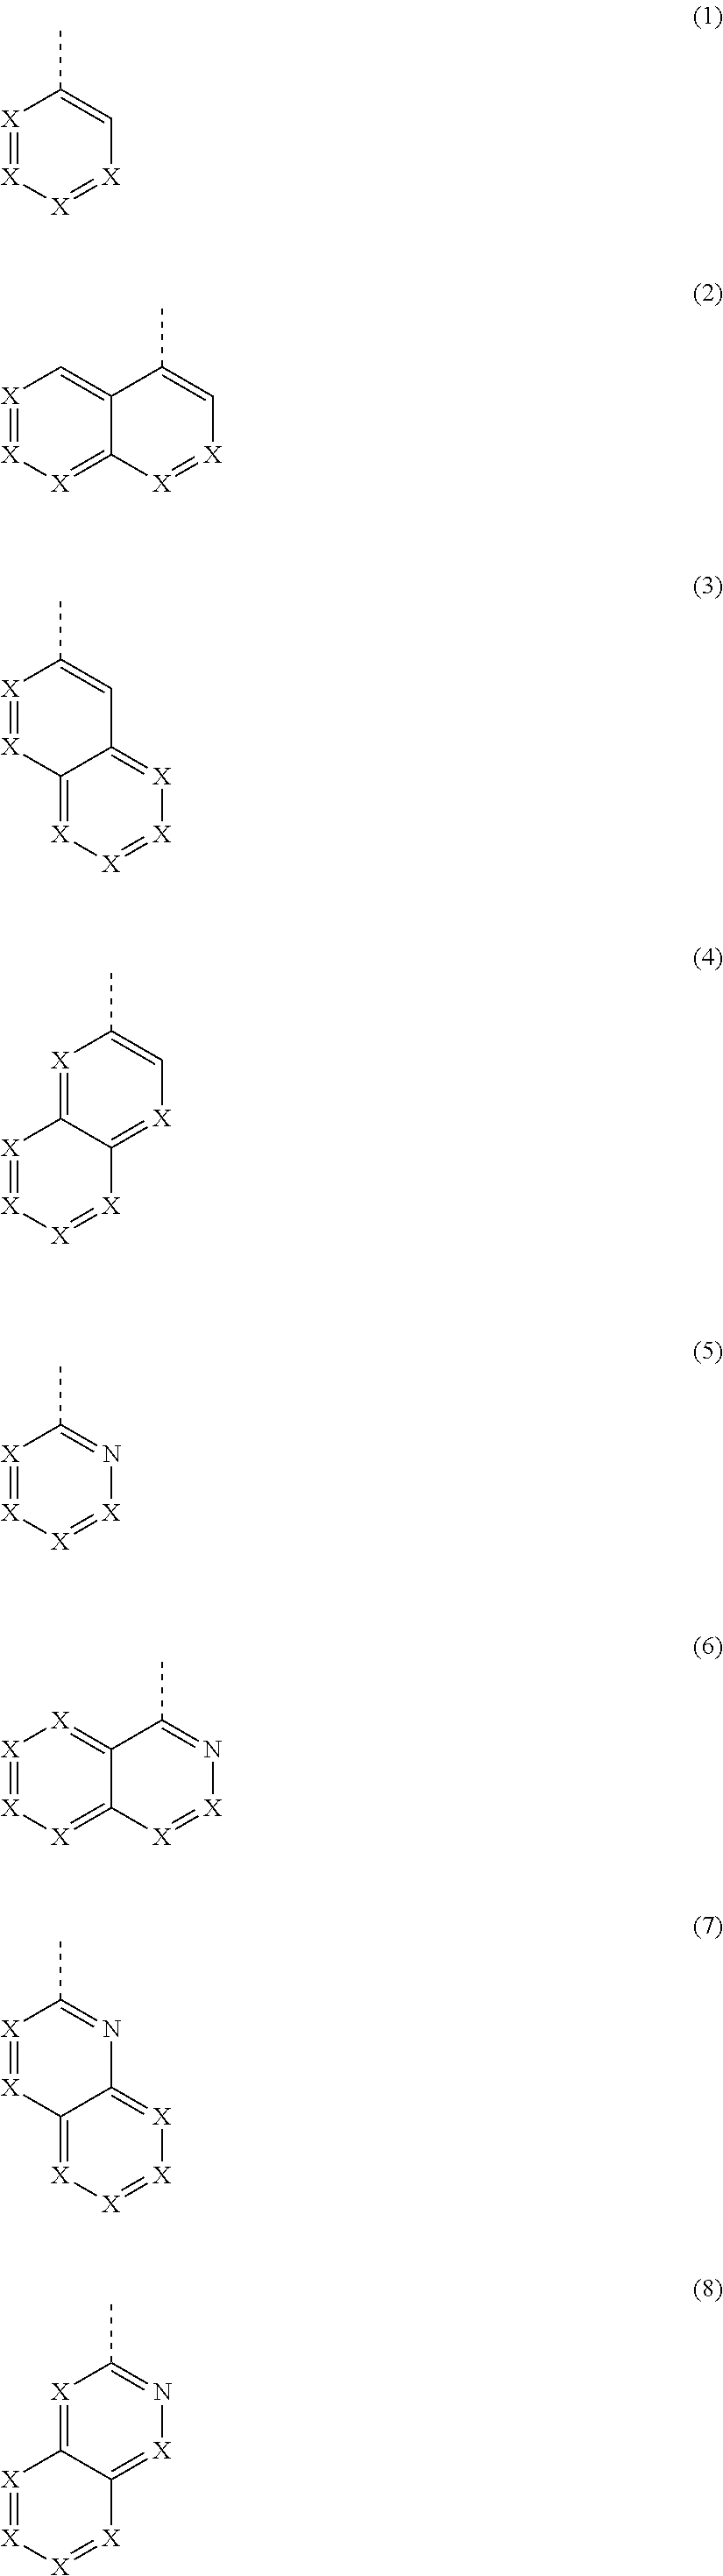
[X]1=[X][X]=[X]C=C1C.[X]1=[X][X]=C2C(=C1)C(C)=C[X]=[X]2.C12=[X][X]=[X][X]=C1C=C(C)[X]=[X]2.[X]1=C2C(=[X]C=C1C)[X]=[X][X]=[X]2.[X]1=[X][X]=[X]N=C1C.[X]1=[X][X]=C2C(=[X]1)C(C)=N[X]=[X]2.C12=[X][X]=[X][X]=C1N=C(C)[X]=[X]2.[X]1=C2C(=[X]N=C1C)[X]=[X][X]=[X]2
